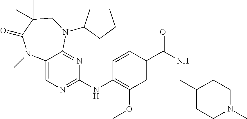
C1(NC2=C(OC)C=C(C(NCC3CCN(C)CC3)=O)C=C2)=NC=C2C(=N1)N(C1CCCC1)CC(C)(C)C(=O)N2C
